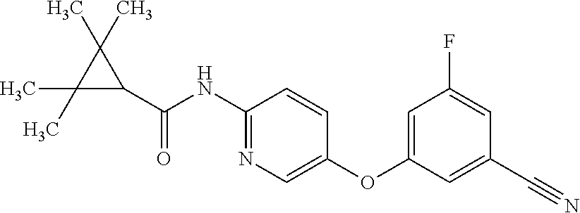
C1(NC(C2C(C)(C)C2(C)C)=O)=NC=C(OC2=CC(F)=CC(C#N)=C2)C=C1
